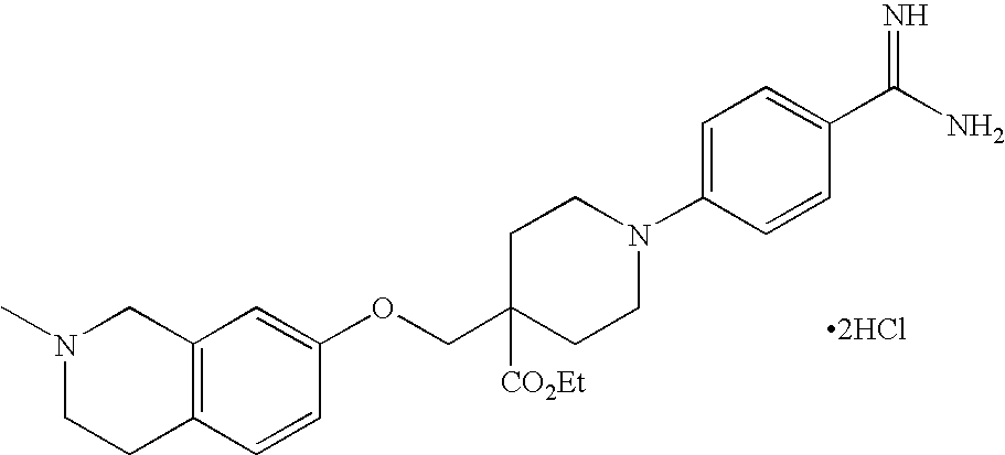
[2HCl].N1(C)CCC2=C(C1)C=C(OCC1([CO2Et])CCN(C3=CC=C(C(N)=N)C=C3)CC1)C=C2
